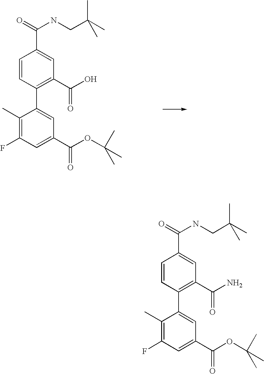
C1(C)=C(F)C=C(C(=O)OC(C)(C)C)C=C1C1=C(C(=O)O)C=C(C(=O)NCC(C)(C)C)C=C1.C1(C)=C(F)C=C(C(=O)OC(C)(C)C)C=C1C1=C(C(=O)N)C=C(C(=O)NCC(C)(C)C)C=C1
